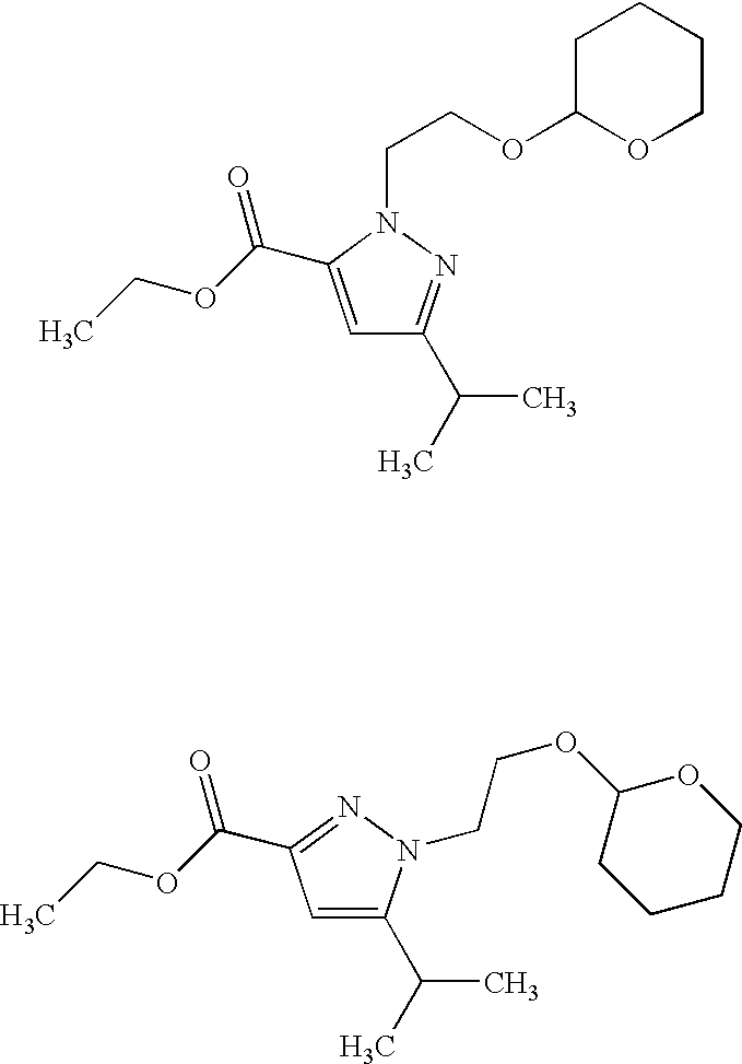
C1=C(C(OCC)=O)N(CCOC2OCCCC2)N=C1C(C)C.C1=C(C(C)C)N(CCOC2CCCCO2)N=C1C(OCC)=O
